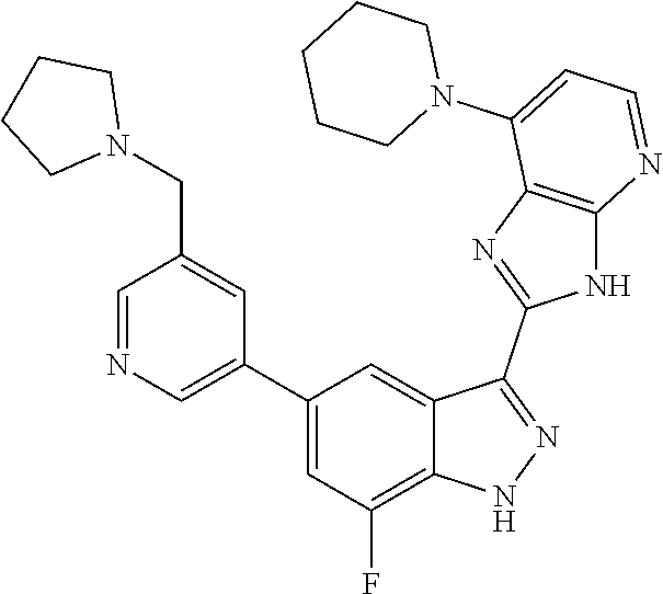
C1=NC=C(C2=CC(F)=C3C(=C2)C(C2=NC4=C(N2)N=CC=C4N2CCCCC2)=NN3)C=C1CN1CCCC1
